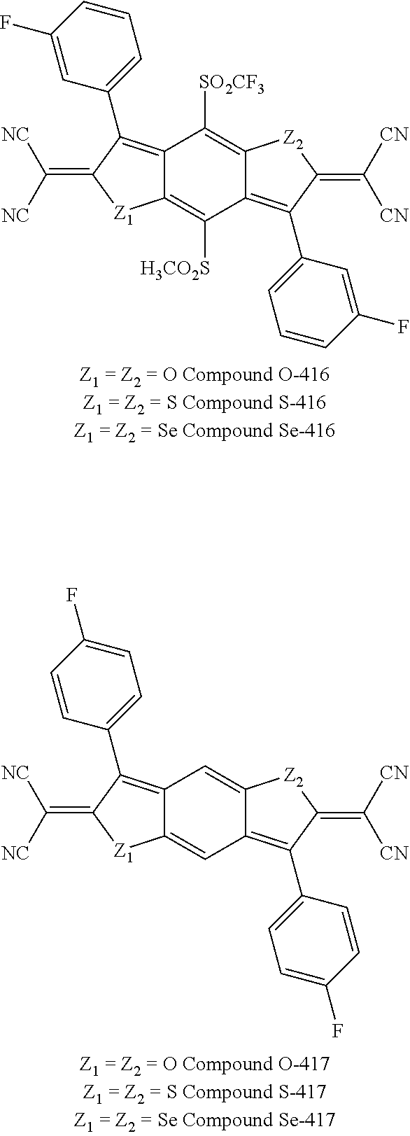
C12=C(C3=CC=CC(F)=C3)C(=C([NC])[NC])[Z1]C1=C([H3CO2S])C1=C(C3=CC=CC(F)=C3)C(=C([CN])[CN])[Z2]C1=C2[SO2CF3].C12=C(C3=CC=C(F)C=C3)C(=C([NC])[NC])[Z1]C1=CC1=C(C3=CC=C(F)C=C3)C(=C([CN])[CN])[Z2]C1=C2
